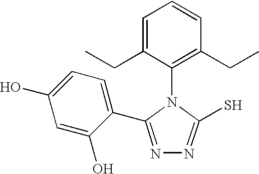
C1(N2C(S)=NN=C2C2=CC=C(O)C=C2O)=C(CC)C=CC=C1CC
